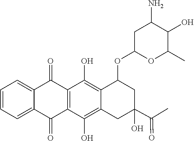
C12=CC=CC=C1C(=O)C1=C(C2=O)C(O)=C2C(=C1O)C(OC1CC(N)C(O)C(C)O1)CC(C(=O)C)(O)C2
